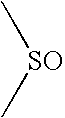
[SO](C)C
